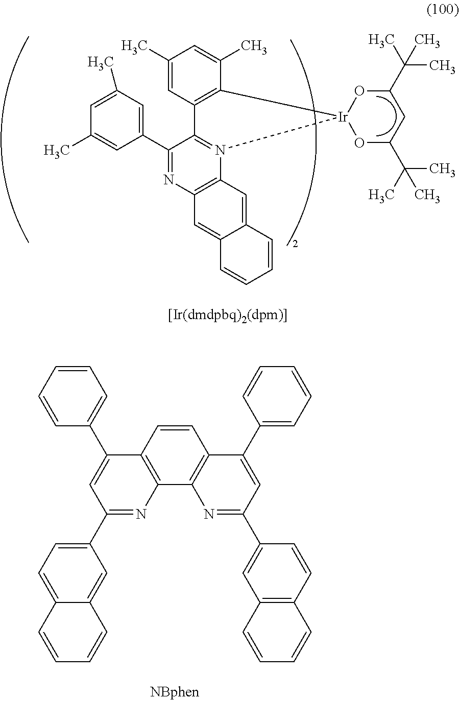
C12=C(C3=C(C=C1)C(C1=CC=CC=C1)=CC(C1=CC4=C(C=C1)C=CC=C4)=N3)N=C(C1=CC=C3C(=C1)C=CC=C3)C=C2C1=CC=CC=C1.C1=C(C)C=C(C2=NC3=C(N4=C2C2=C(C(C)=CC(C)=C2)[Ir]42OC(C(C)(C)C)CC(C(C)(C)C)O2)C=C2C(=C3)C=CC=C2)C=C1C
